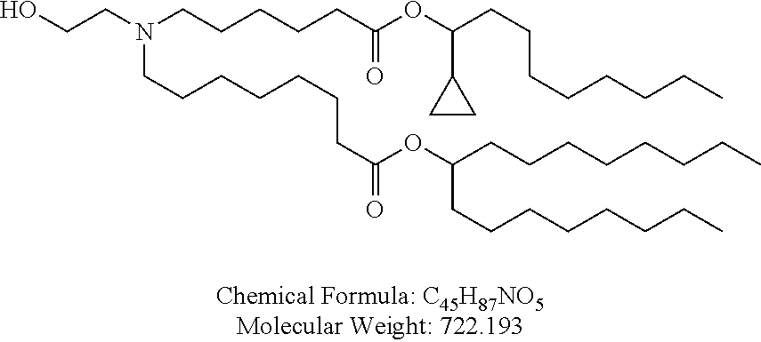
OCCN(CCCCCC(OC(CCCCCCCC)C1CC1)=O)CCCCCCCC(OC(CCCCCCCC)CCCCCCCC)=O
